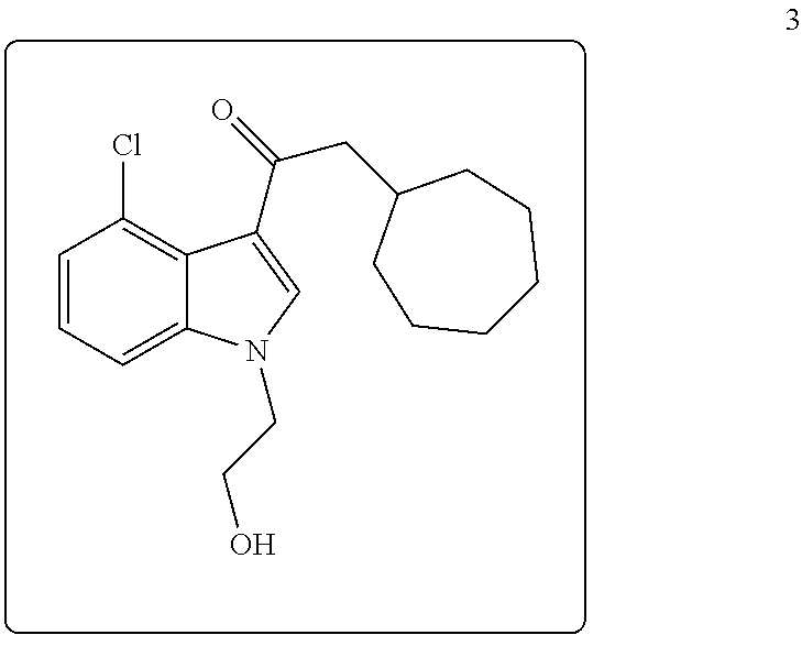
C12=CC=CC(Cl)=C1C(C(CC1CCCCCC1)=O)=CN2CCO
